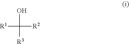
OC([R1])([R2])[R3]
